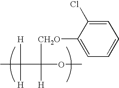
CC(C(OC)([CH2O]C1=CC=CC=C1Cl)[H])([H])[H]
